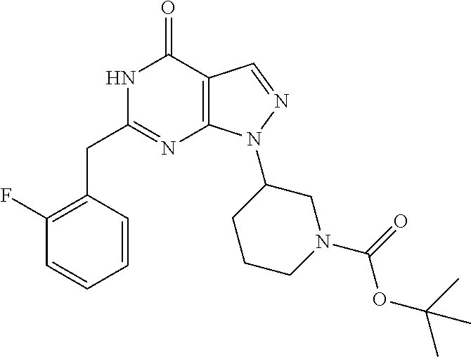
N1C(CC2=C(F)C=CC=C2)=NC2=C(C1=O)C=NN2C1CCCN(C(OC(C)(C)C)=O)C1
